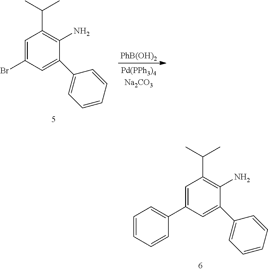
C1=C(C2=CC=CC=C2)C=C(C2=CC=CC=C2)C(N)=C1C(C)C.C1=C(Br)C=C(C2=CC=CC=C2)C(N)=C1C(C)C.[PhB(OH)2]
